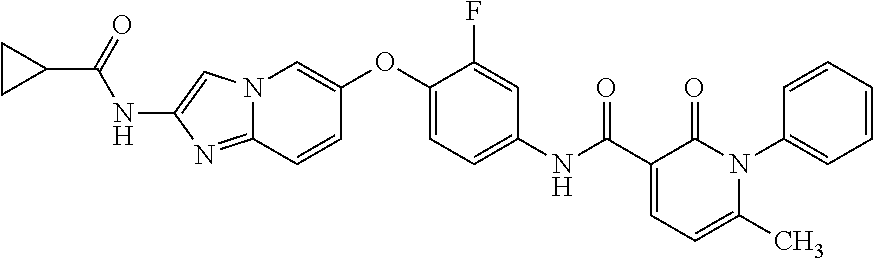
N12C(=NC(NC(C3CC3)=O)=C1)C=CC(OC1=CC=C(NC(C3=CC=C(C)N(C4=CC=CC=C4)C3=O)=O)C=C1F)=C2
